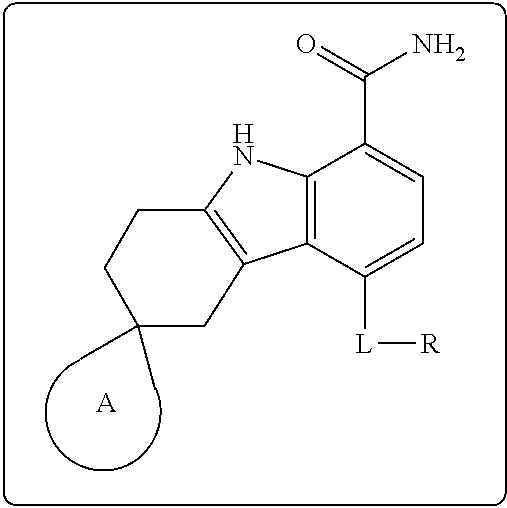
C12=C(C([L][R])=CC=C1C(=O)N)C1=C(N2)CCC(C)(C)C1.[A]
